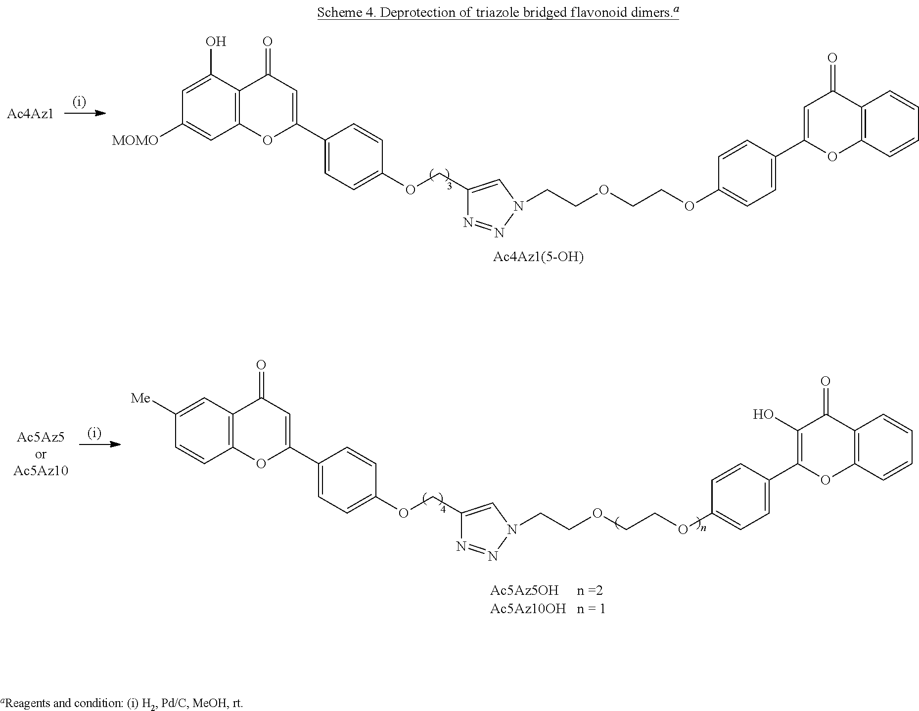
C12=C(C(O)=CC([MOMO])=C1)C(=O)C=C(C1=CC=C(OCC3=CN(CCOCCOC4=CC=C(C5=CC(=O)C6=C(O5)C=CC=C6)C=C4)N=N3)C=C1)O2.C12=C(C=C([Me])C=C1)C(=O)C=C(C1=CC=C(OCC3=CN(CCOCCOC4=CC=C(C5=C(O)C(=O)C6=C(O5)C=CC=C6)C=C4)N=N3)C=C1)O2
